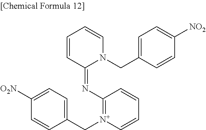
C1(C[N+]2=C(N=C3N(CC4=CC=C([NO2])C=C4)C=CC=C3)C=CC=C2)=CC=C([O2N])C=C1
